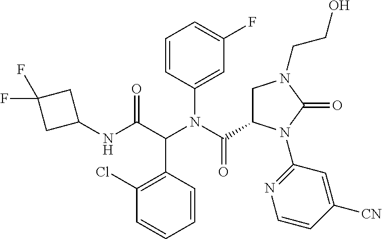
C1=CC(N(C(=O)C2CN(CCO)C(=O)N2C2=NC=CC([CN])=C2)C(C(NC2CC(F)(F)C2)=O)C2=C(Cl)C=CC=C2)=CC(F)=C1
